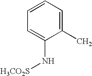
C1(C)=CC=CC=C1N[H3CO2S]
